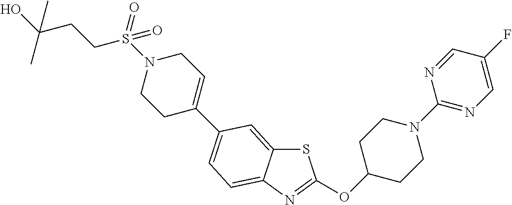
S1C2=CC(C3=CCN(S(CCC(O)(C)C)(=O)=O)CC3)=CC=C2N=C1OC1CCN(C2=NC=C(F)C=N2)CC1
